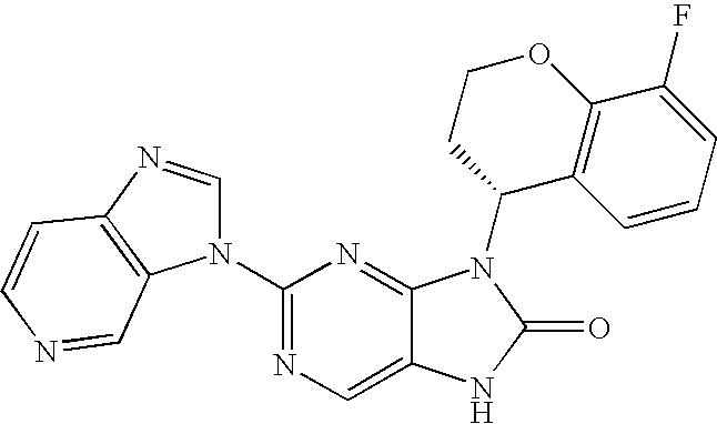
C1(N2C=NC3=C2C=NC=C3)=NC=C2C(=N1)N(C1CCOC3=C1C=CC=C3F)C(=O)N2
